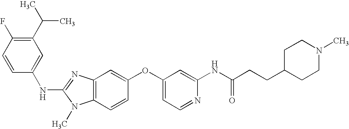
C1(C(C)C)=C(F)C=CC(NC2=NC3=C(N2C)C=CC(OC2=CC=NC(NC(CCC4CCN(C)CC4)=O)=C2)=C3)=C1
